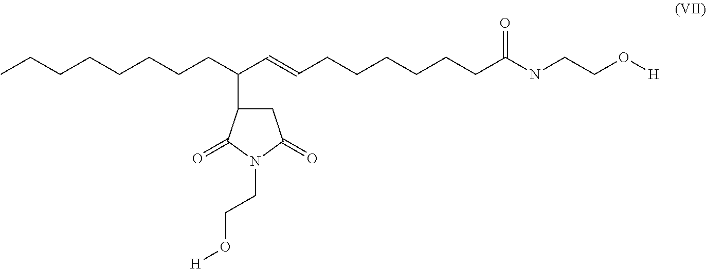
CCCCCCCCC(C=CCCCCCCC(NCCO[H])=O)C1CC(=O)N(CCO[H])C1=O
